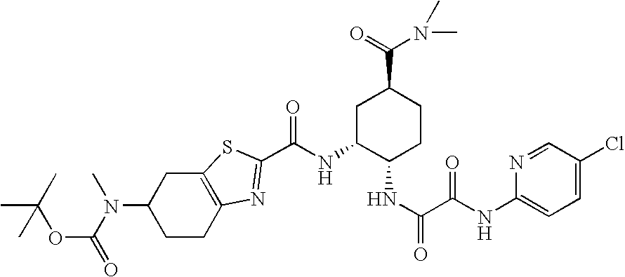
C1CC2=C(CC1N(C(OC(C)(C)C)=O)C)SC(C(NC1C(NC(=O)C(NC3=CC=C(Cl)C=N3)=O)CCC(C(N(C)C)=O)C1)=O)=N2
